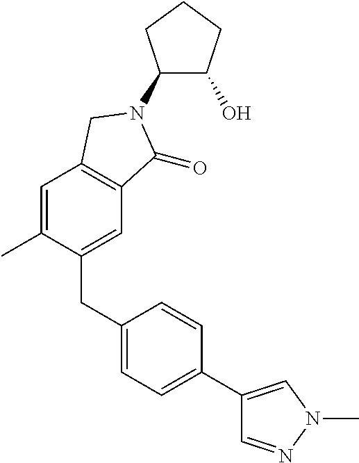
C1(CC2=CC=C(C3=CN(C)N=C3)C=C2)=CC2=C(C=C1C)CN(C1C(O)CCC1)C2=O
